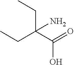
CCC(C(O)=O)(N)CC
